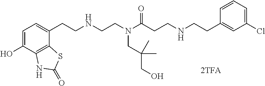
C1=C(O)C2=C(C(CCNCCN(C(CCNCCC3=CC(Cl)=CC=C3)=O)CC(CO)(C)C)=C1)SC(=O)N2
